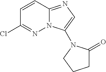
ClC1=NN2C(=NC=C2N2C(=O)CCC2)C=C1
